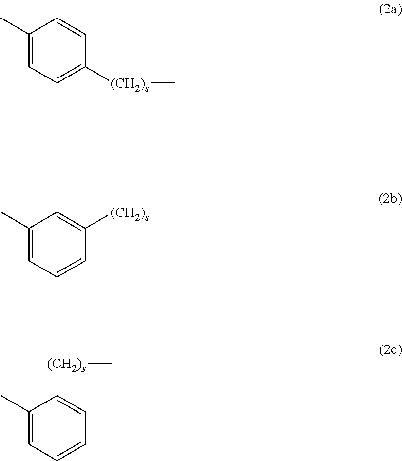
C1(C)=CC=C([(CH2)s]C)C=C1.C1(C)=CC=CC([(CH2)s])=C1.C1(C)=CC=CC=C1[(CH2)s]C
